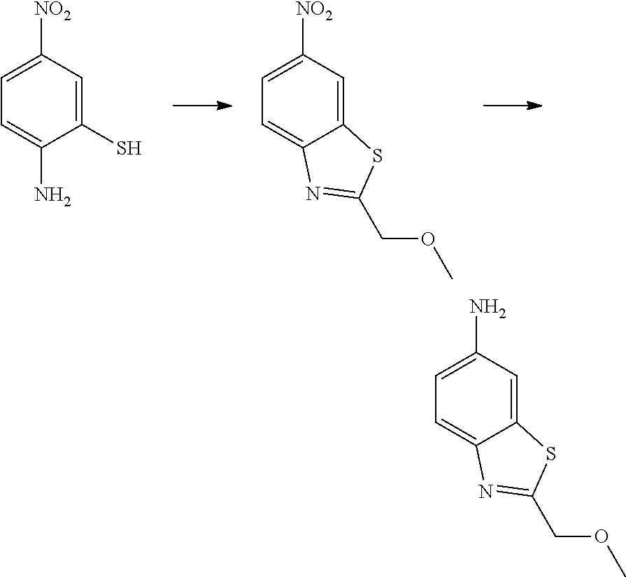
C1=C([NO2])C=C(S)C(N)=C1.C1=C([NO2])C=C2C(=C1)N=C(COC)S2.C1=C(N)C=C2C(=C1)N=C(COC)S2
